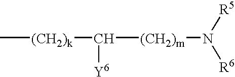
C[(CH2)k]C([Y6])[(CH2)m]N([R6])[R5]
